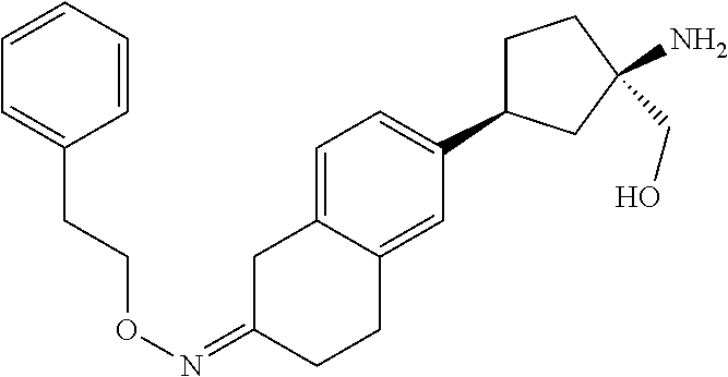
C1(=NOCCC2=CC=CC=C2)CCC2=CC(C3CCC(N)(CO)C3)=CC=C2C1
